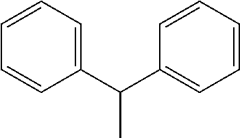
C1=CC=C(C(C2=CC=CC=C2)C)C=C1
